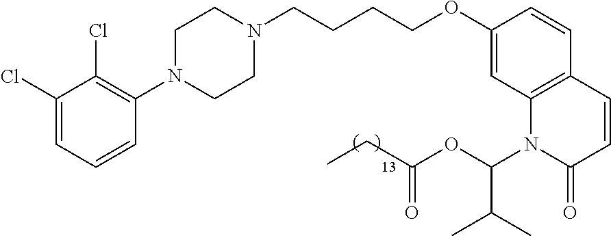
C1(Cl)=CC=CC(N2CCN(CCCCOC3=CC4=C(C=C3)C=CC(=O)N4C(OC(CC)=O)C(C)C)CC2)=C1Cl
